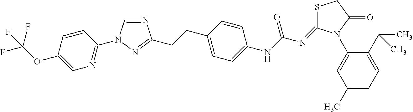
N1=CN(C2=NC=C(OC(F)(F)F)C=C2)N=C1CCC1=CC=C(NC(N=C2SCC(=O)N2C2=CC(C)=CC=C2C(C)C)=O)C=C1
